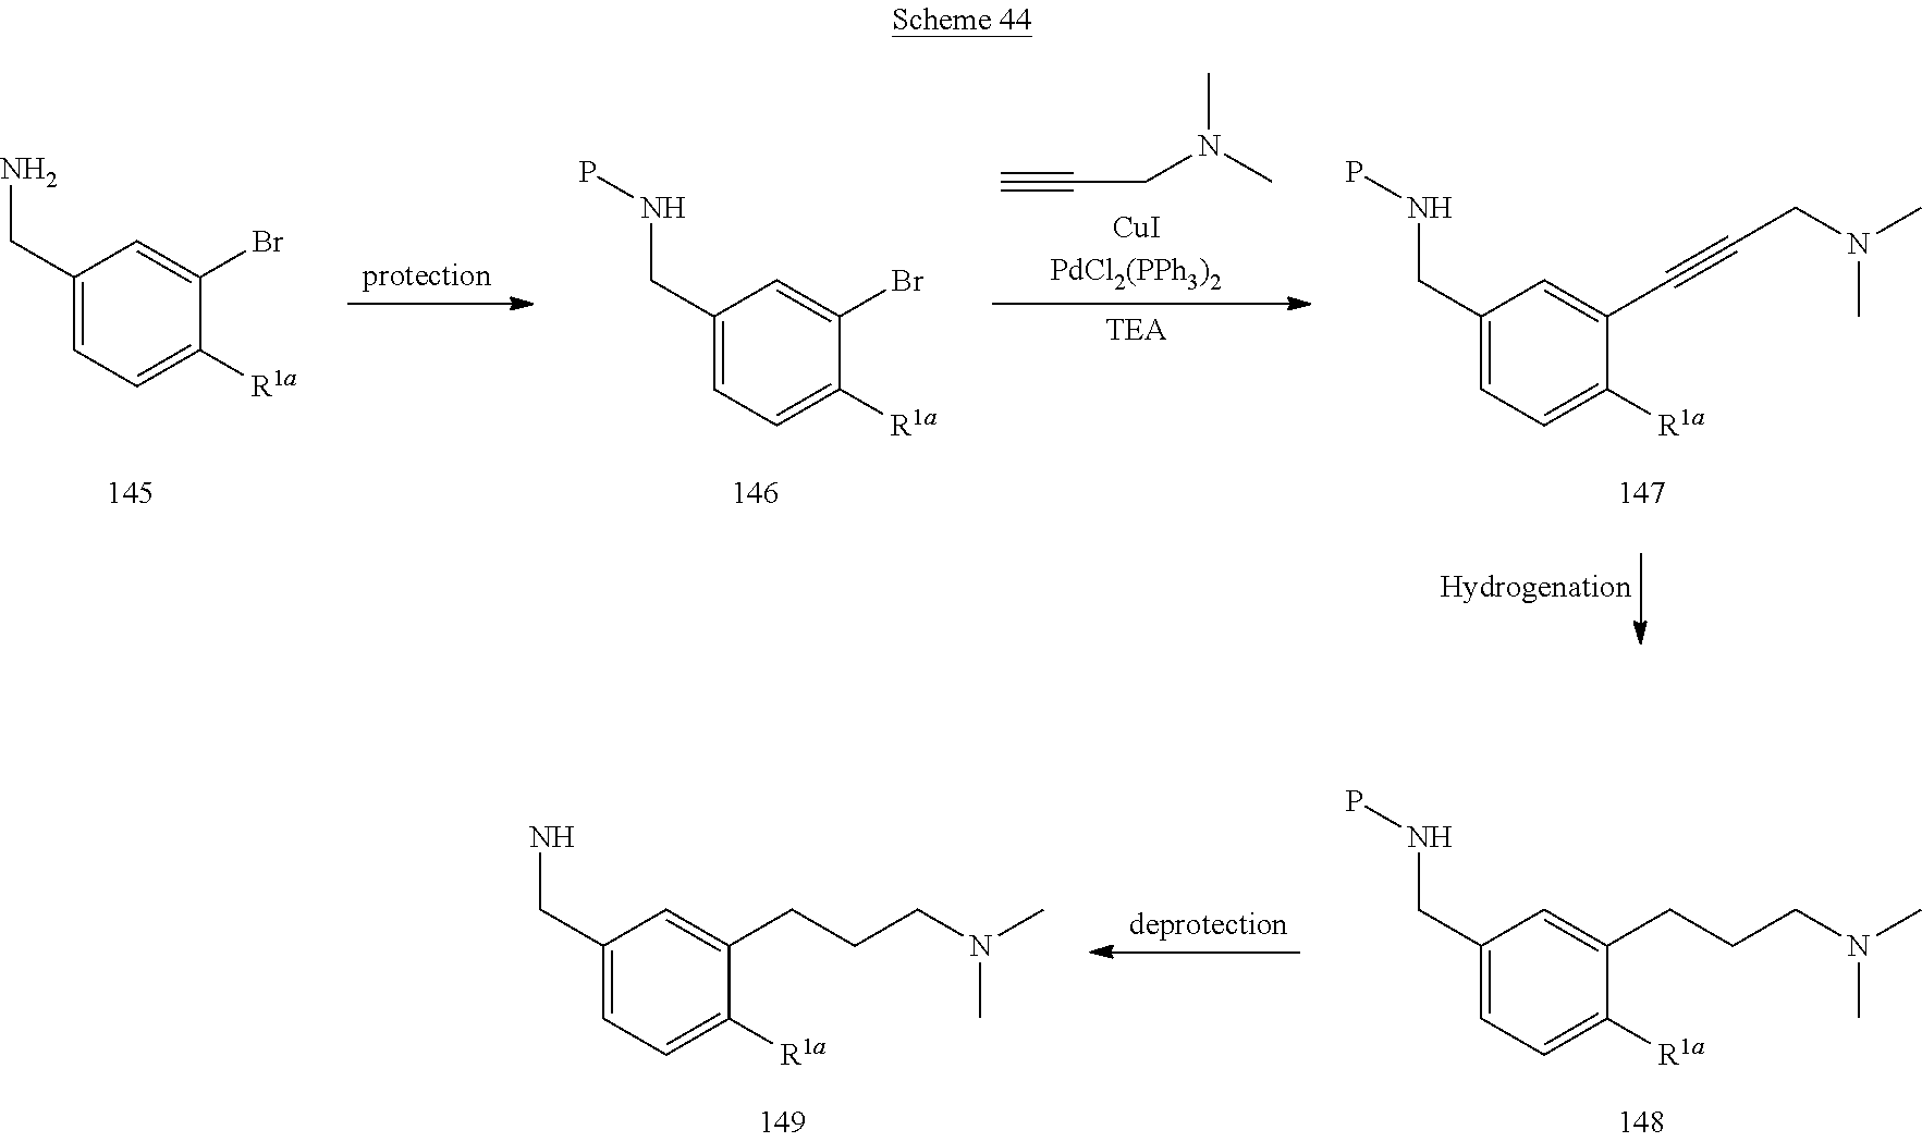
C1(CN)=CC=C([R1a])C(Br)=C1.C1(CNP)=CC=C([R1a])C(Br)=C1.C#CCN(C)C.C1(CNP)=CC=C([R1a])C(C#CCN(C)C)=C1.C1(CNP)=CC=C([R1a])C(CCCN(C)C)=C1.C1(CN)=CC=C([R1a])C(CCCN(C)C)=C1
